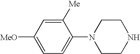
C1=C([MeO])C=C([Me])C(N2CCNCC2)=C1
